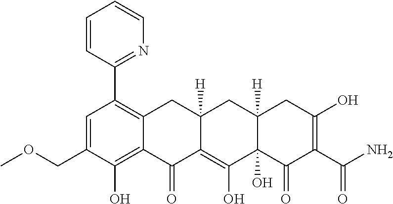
C1=C(COC)C(O)=C2C(=C1C1=NC=CC=C1)CC1([H])C(=C(O)C3(O)C([H])(C1)CC(O)=C(C(N)=O)C3=O)C2=O
